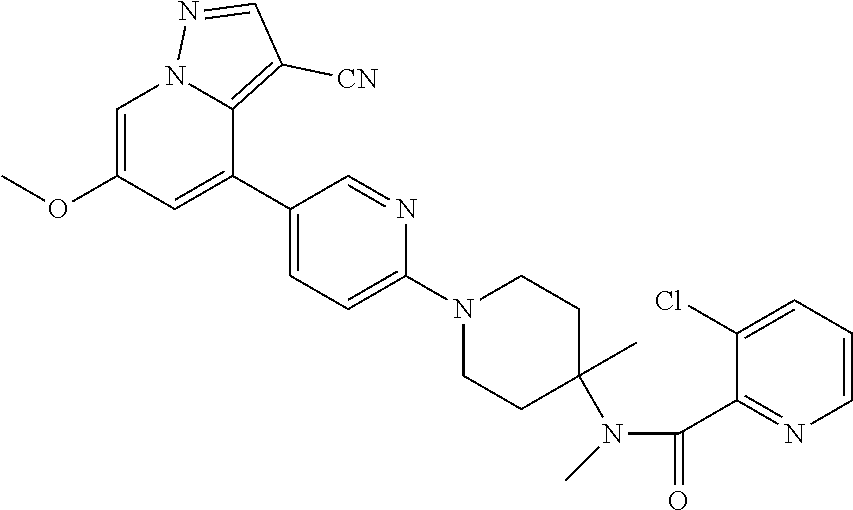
C1=C(OC)C=C(C2=CC=C(N3CCC(N(C(=O)C4=NC=CC=C4Cl)C)(C)CC3)N=C2)C2=C([CN])C=NN12
